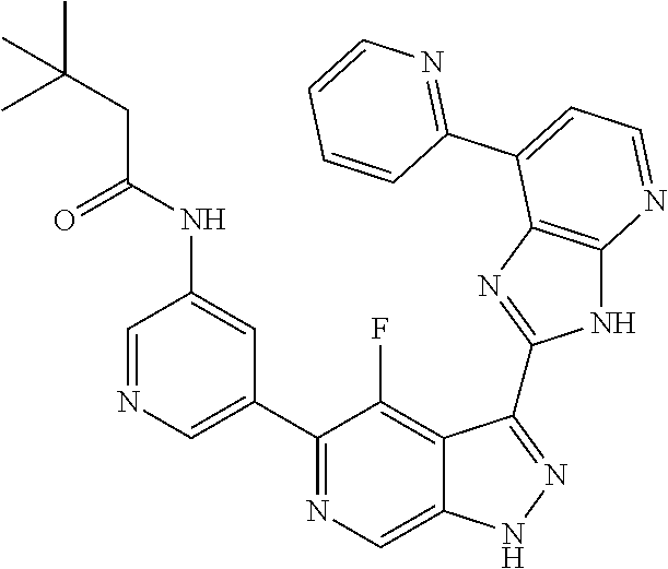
C1=NC=C(C2=NC=C3C(=C2F)C(C2=NC4=C(N2)N=CC=C4C2=NC=CC=C2)=NN3)C=C1NC(CC(C)(C)C)=O
